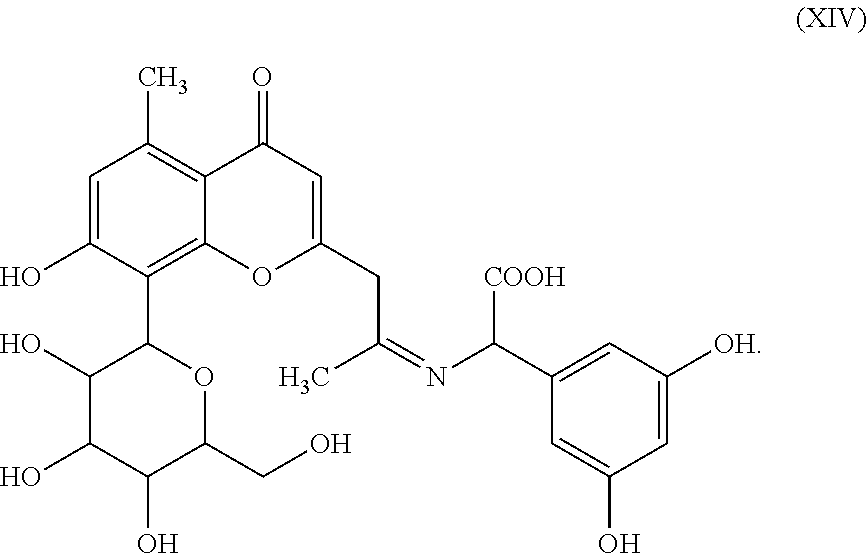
C1(O)C(O)C(O)C(CO)OC1C1=C2C(=C(C)C=C1O)C(=O)C=C(CC(C)=NC(C1=CC([OH])=CC(O)=C1)[COOH])O2
